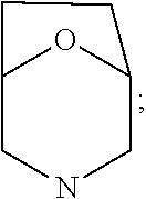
C12CNCC(O1)CC2
